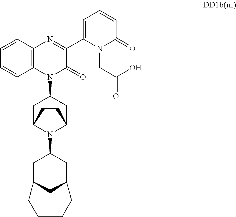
C12=C(N=C(C3=CC=CC(=O)N3CC(=O)O)C(=O)N1C1CC3N(C4CC5CC(C4)CCCC5)C(C1)CC3)C=CC=C2
